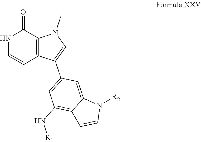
C1(N[R1])=C2C=CN([R2])C2=CC(C2=CN(C)C3=C2C=CNC3=O)=C1
